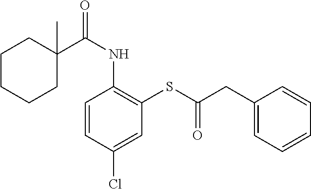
C1=CC(Cl)=CC(SC(CC2=CC=CC=C2)=O)=C1NC(=O)C1(C)CCCCC1
